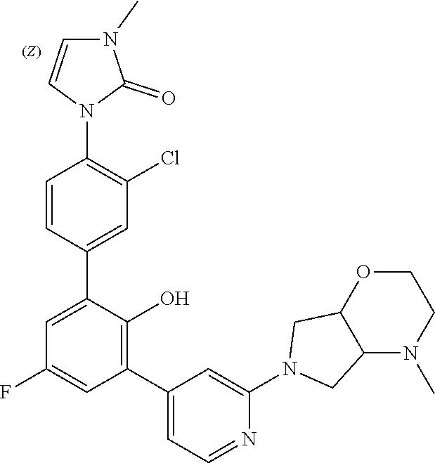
C12CN(C3=CC(C4=C(O)C(C5=CC(Cl)=C(N6C=CN(C)C6=O)C=C5)=CC(F)=C4)=CC=N3)CC1OCCN2C
